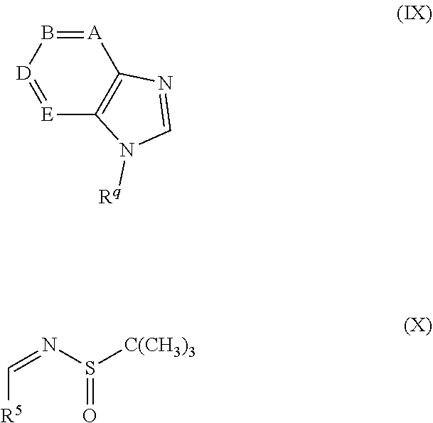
[R5]C=NS(=O)[C(CH3)3].[A]1=B[D]=[E]C2=C1N=CN2[Rq]
